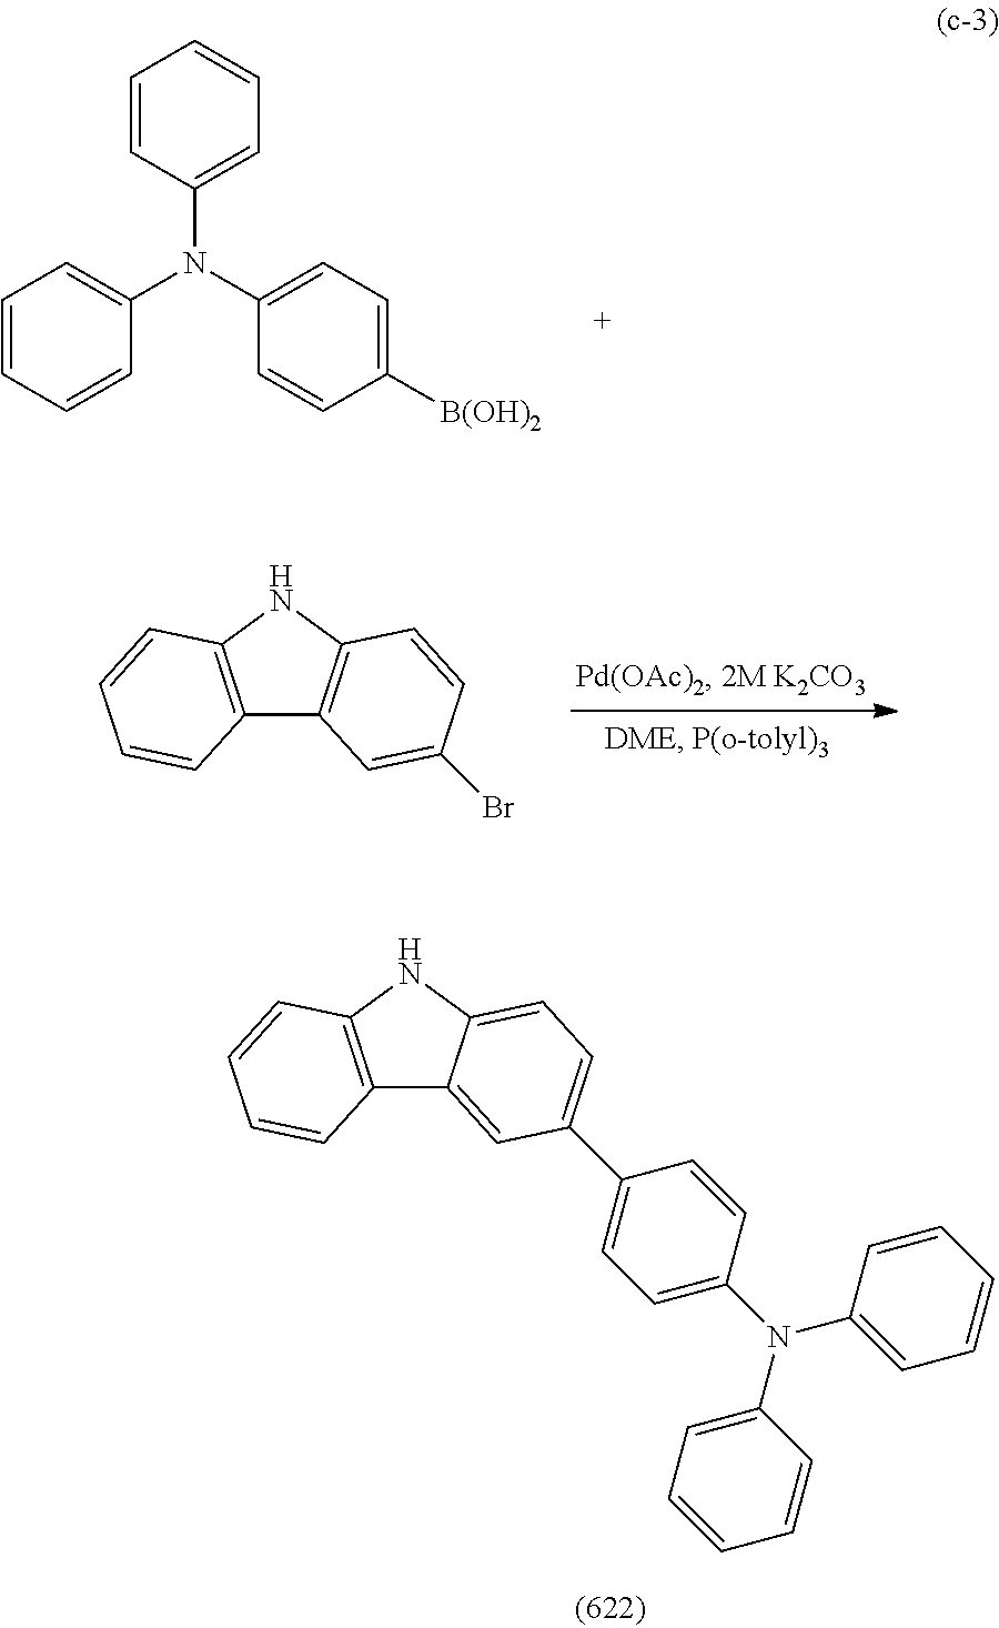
C1=CC(N(C2=CC=C([B(OH)2])C=C2)C2=CC=CC=C2)=CC=C1.C12=C(NC3=C1C=C(Br)C=C3)C=CC=C2.C12=C(NC3=CC=C(C4=CC=C(N(C5=CC=CC=C5)C5=CC=CC=C5)C=C4)C=C13)C=CC=C2
